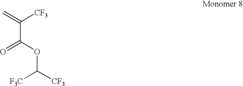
C(C(OC([CF3])[F3C])=O)(=C)[CF3]
